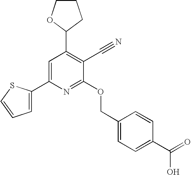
C1=C(C2=CC(C3OCCC3)=C(C#N)C(OCC3=CC=C(C(=O)O)C=C3)=N2)SC=C1
